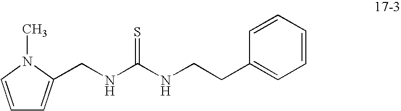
C(NC(NCCC1=CC=CC=C1)=S)C1=CC=CN1C
